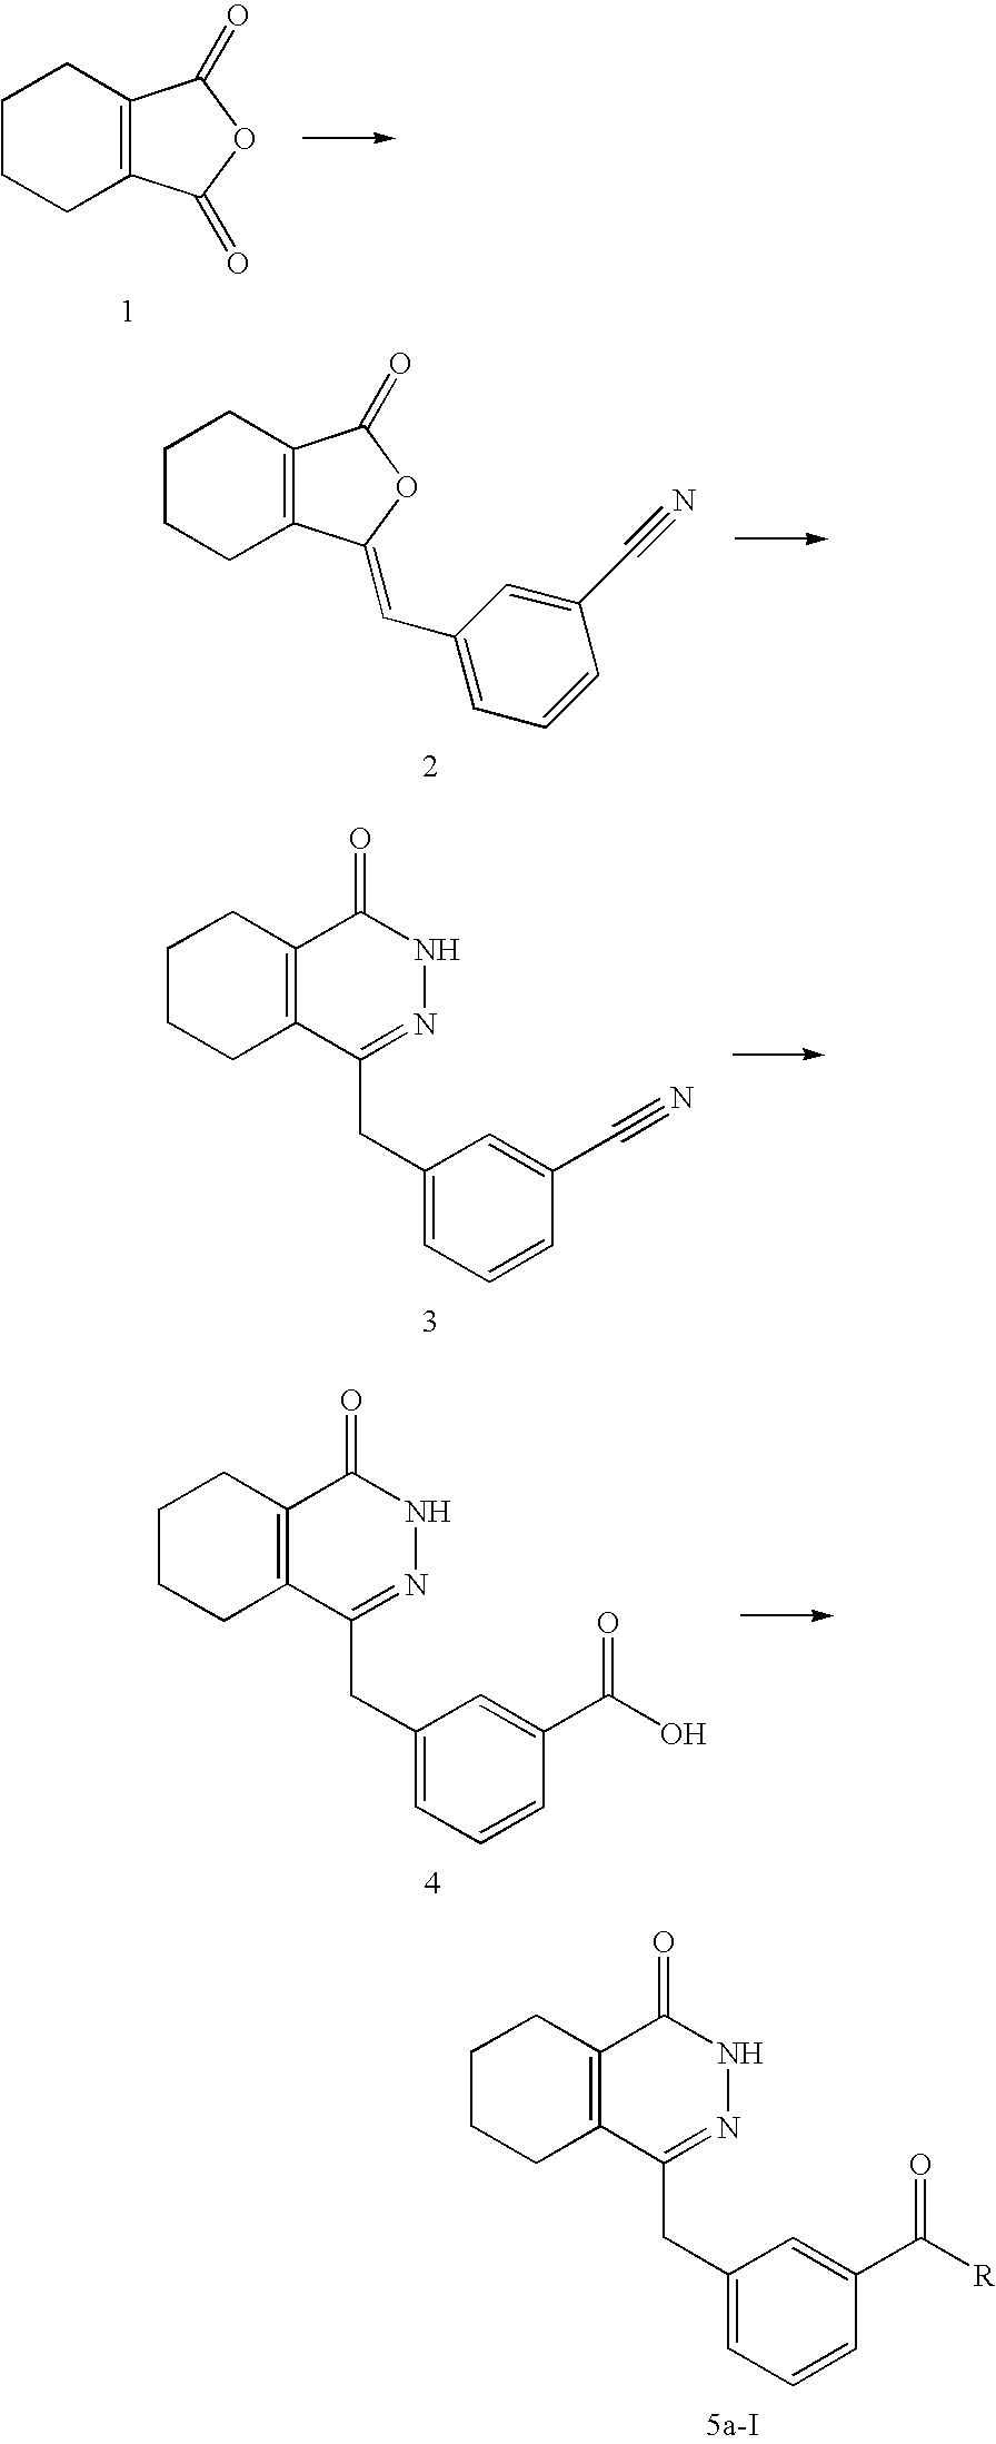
C12=C(CCCC1)C(=O)OC2=O.C12=C(CCCC1)C(=O)OC2=CC1=CC=CC(C#N)=C1.C1CCC2=C(C1)C(=O)NN=C2CC1=CC=CC(C#N)=C1.C1CCC2=C(C1)C(=O)NN=C2CC1=CC=CC(C(O)=O)=C1.C1CCC2=C(C1)C(=O)NN=C2CC1=CC=CC(C([R])=O)=C1
